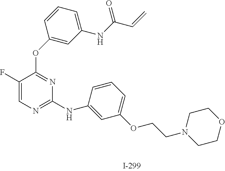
C1(F)=CN=C(NC2=CC(OCCN3CCOCC3)=CC=C2)N=C1OC1=CC(NC(C=C)=O)=CC=C1
